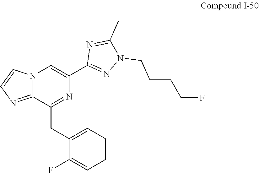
C1(C)=NC(C2=CN3C(=NC=C3)C(CC3=CC=CC=C3F)=N2)=NN1CCCCF
